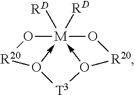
O1[M]23([RD])([RD])-O([R20]1)[T3]O->2[R20]O3
